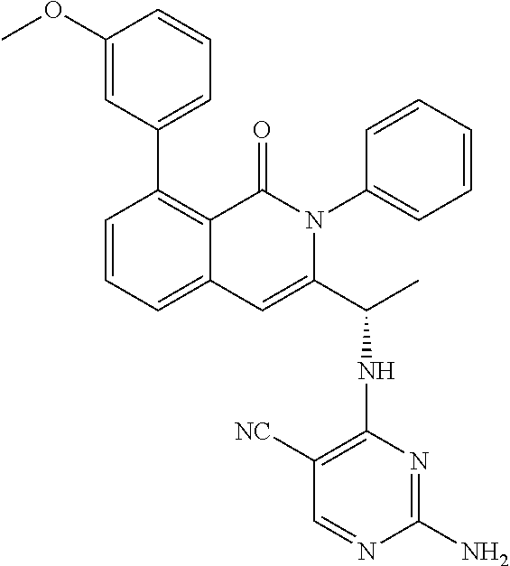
C1(OC)=CC(C2=C3C(=CC=C2)C=C(C(C)NC2=C([NC])C=NC(N)=N2)N(C2=CC=CC=C2)C3=O)=CC=C1
